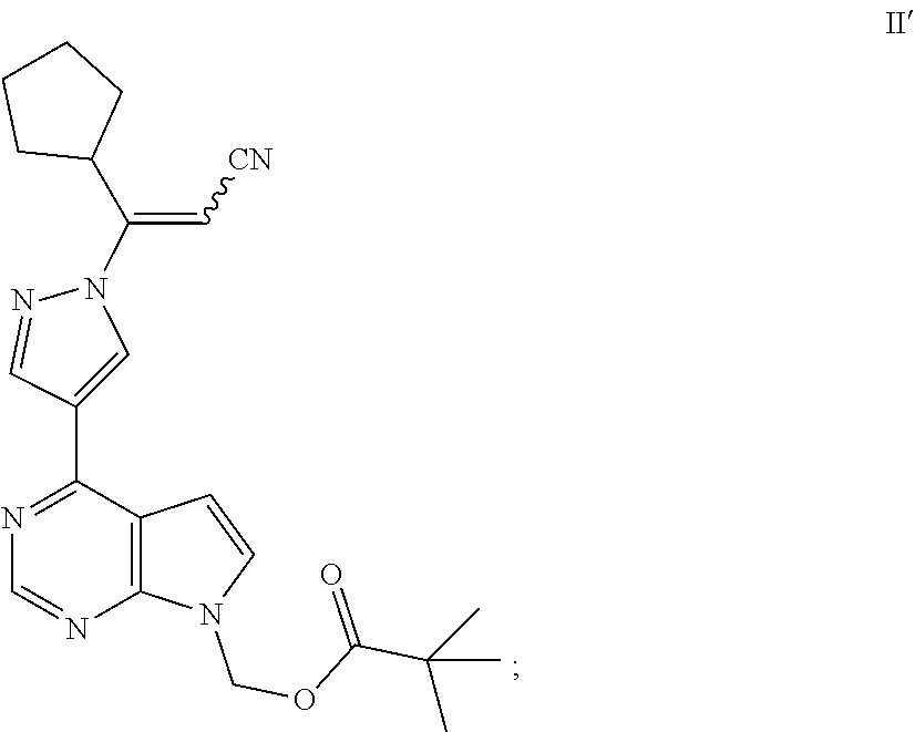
C12=C(C(C3=CN(C(=C[CN])C4CCCC4)N=C3)=NC=N1)C=CN2COC(=O)C(C)(C)C
